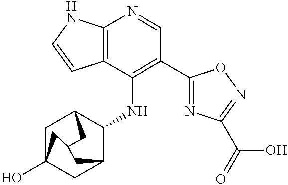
C12=C(C(NC3C4CC5(O)CC3CC(C4)C5)=C(C3=NC(C(=O)O)=NO3)C=N1)C=CN2
